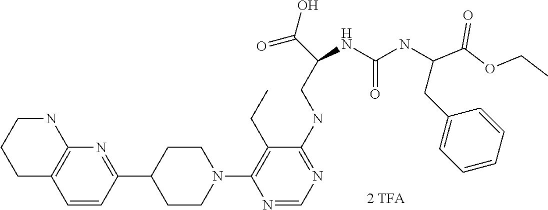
N1(C2=C(CC)C(NCC(C(=O)O)NC(NC(CC3=CC=CC=C3)C(OCC)=O)=O)=NC=N2)CCC(C2=NC3=C(C=C2)CCCN3)CC1
